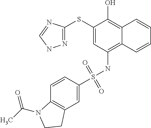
N1=C(SC2=CC(NS(=O)(=O)C3=CC4=C(C=C3)N(C(C)=O)CC4)=C3C(=C2O)C=CC=C3)N=CN1
